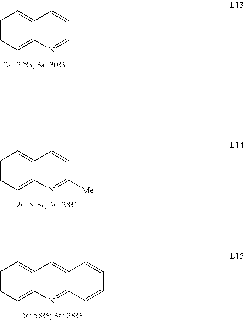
C1=CC=C2C(=C1)C=CC=N2.C1=CC=C2C(=C1)C=CC([Me])=N2.C1=CC=C2C(=C1)C=C1C(=N2)C=CC=C1
